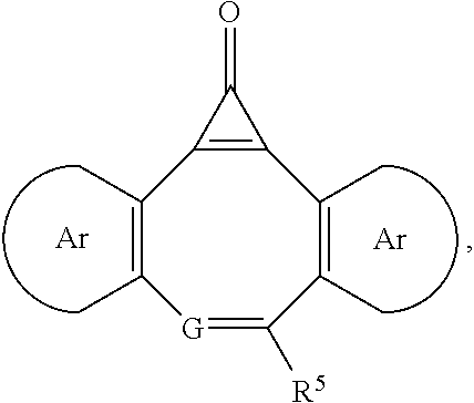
[Ar].[Ar].[G]1=C([R5])C(C)=C(C)C2=C(C(C)=C1C)C2=O
